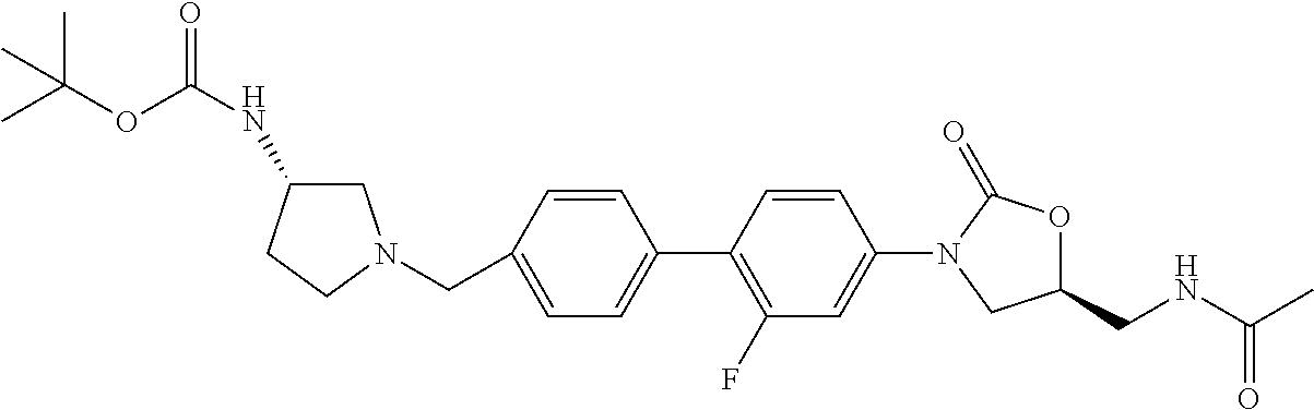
C(C1=CC=C(C2=C(F)C=C(N3CC(CNC(C)=O)OC3=O)C=C2)C=C1)N1CC(NC(OC(C)(C)C)=O)CC1
